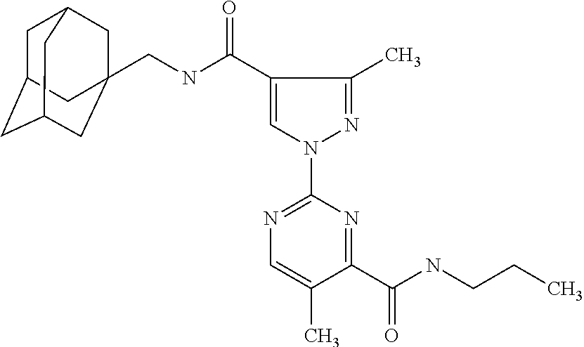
C1C2CC3CC(CNC(=O)C4=CN(C5=NC=C(C)C(C(NCCC)=O)=N5)N=C4C)(CC1C3)C2
